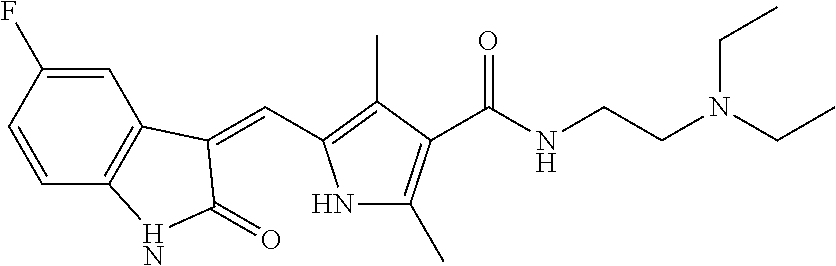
N1C(C)=C(C(NCCN(CC)CC)=O)C(C)=C1C=C1C2=C(C=CC(F)=C2)NC1=O
